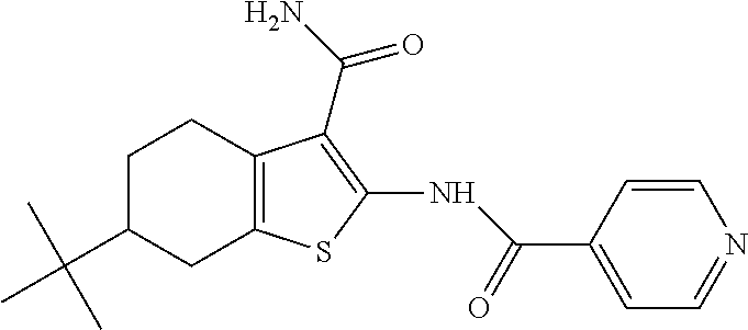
C1=CC(C(=O)NC2=C(C(N)=O)C3=C(S2)CC(C(C)(C)C)CC3)=CC=N1
